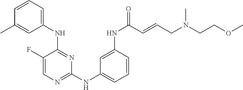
C1(F)=CN=C(NC2=CC=CC(NC(C=CCN(CCOC)C)=O)=C2)N=C1NC1=CC=CC(C)=C1
